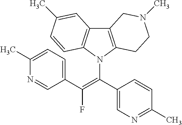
C12=C(N(C(=C(C3=CC=C(C)N=C3)F)C3=CN=C(C)C=C3)C3=C1C=C(C)C=C3)CCN(C)C2
